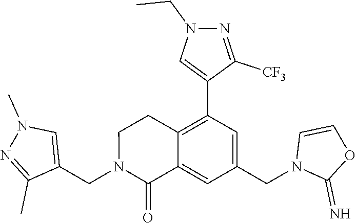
C1(CN2C(=O)C3=CC(CN4C(=N)OC=C4)=CC(C4=CN(CC)N=C4[CF3])=C3CC2)=CN(C)N=C1C
